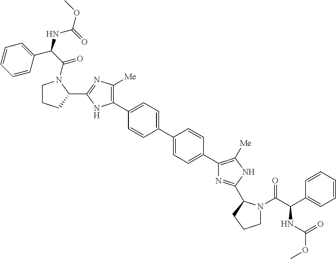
C1=C(C2=CC=C(C3=C([Me])NC(C4N(C(=O)C(NC(OC)=O)C5=CC=CC=C5)CCC4)=N3)C=C2)C=CC(C2=C([Me])N=C(C3N(C(=O)C(C4=CC=CC=C4)NC(OC)=O)CCC3)N2)=C1
